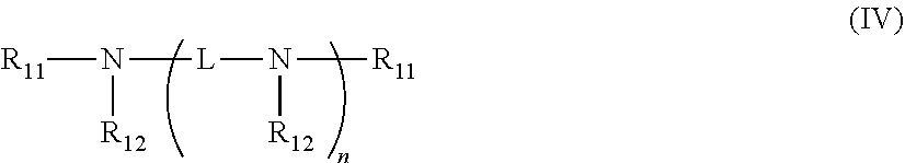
[R11]N([R12])[L]N([R12])[R11]
